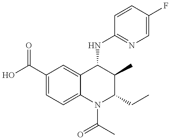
C1(C(=O)O)=CC=C2C(=C1)C(NC1=NC=C(F)C=C1)C(C)C(CC)N2C(C)=O
